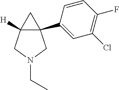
C12(C3=CC(Cl)=C(F)C=C3)C([H])(CN(CC)C1)C2
